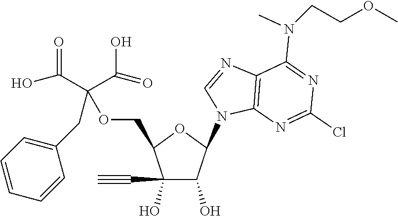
C1(C#C)(O)C(O)C(N2C=NC3=C2N=C(Cl)N=C3N(CCOC)C)OC1COC(C(=O)O)(CC1=CC=CC=C1)C(O)=O
